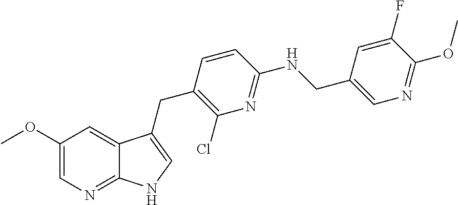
C1(OC)=CN=C2C(=C1)C(CC1=C(Cl)N=C(NCC3=CN=C(OC)C(F)=C3)C=C1)=CN2
